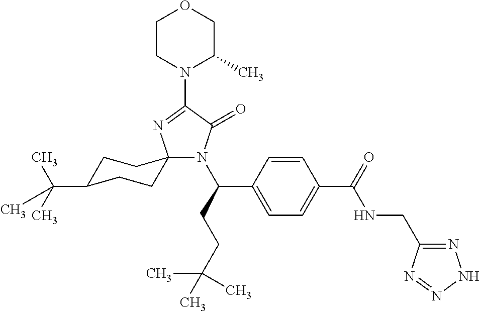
N1(C(CCC(C)(C)C)C2=CC=C(C(=O)NCC3=NNN=N3)C=C2)C(=O)C(N2C(C)COCC2)=NC12CCC(C(C)(C)C)CC2
